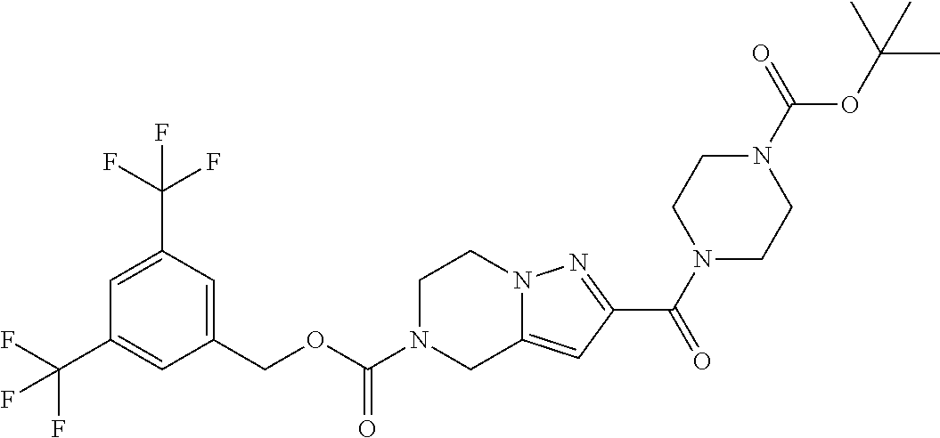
C1(COC(=O)N2CC3=CC(C(N4CCN(C(=O)OC(C)(C)C)CC4)=O)=NN3CC2)=CC(C(F)(F)F)=CC(C(F)(F)F)=C1
